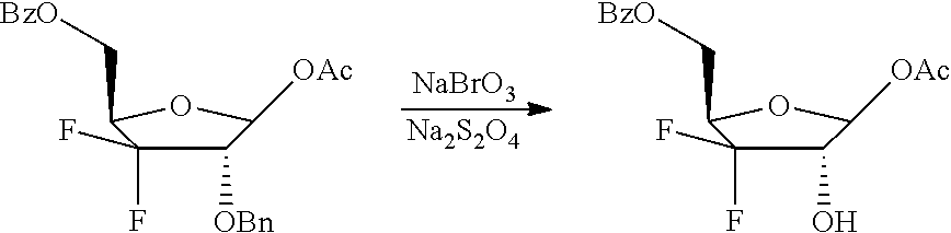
C1(O)C([OAc])OC(C[BzO])C1(F)F.[NaBrO3].[Na2S2O4].C1([OBn])C([OAc])OC(C[BzO])C1(F)F
